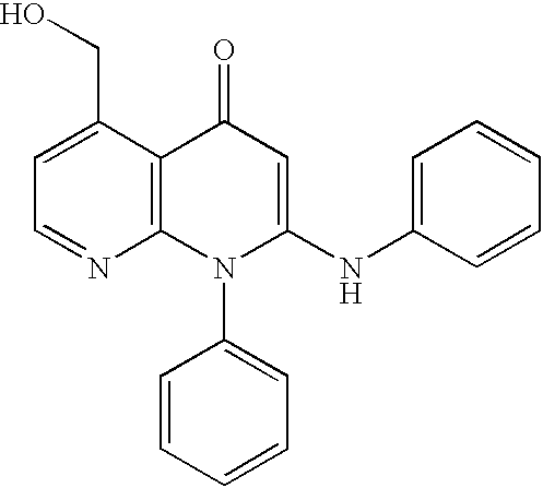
C12=C(C(CO)=CC=N1)C(=O)C=C(NC1=CC=CC=C1)N2C1=CC=CC=C1
